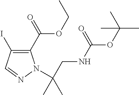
C1(C(=O)OCC)=C(I)C=NN1C(CNC(OC(C)(C)C)=O)(C)C
